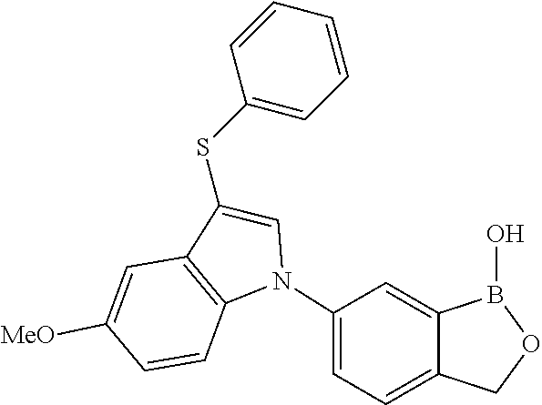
C1=CC(SC2=CN(C3=CC=C4C(=C3)B(O)OC4)C3=C2C=C([MeO])C=C3)=CC=C1
